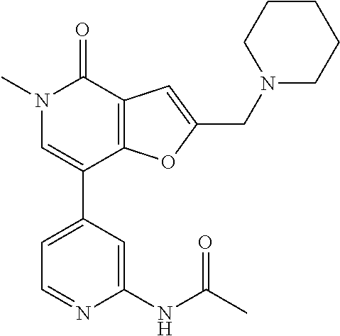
C1=C(C2=CN(C)C(=O)C3=C2OC(CN2CCCCC2)=C3)C=C(NC(C)=O)N=C1
